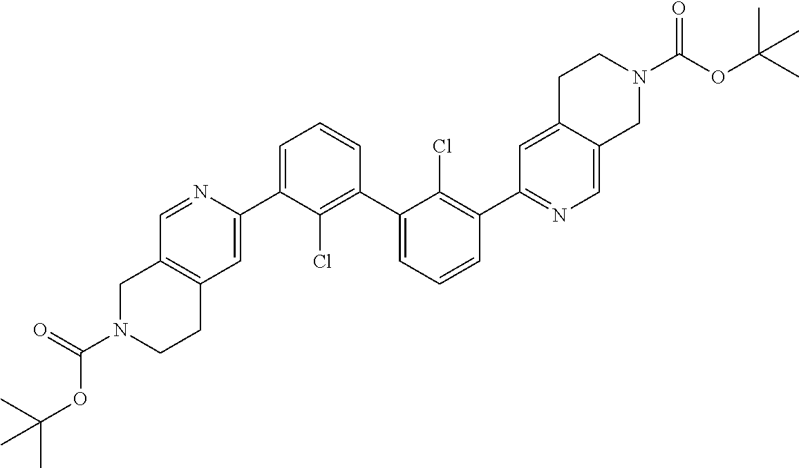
C1=C(C2=CC3=C(C=N2)CN(C(=O)OC(C)(C)C)CC3)C(Cl)=C(C2=CC=CC(C3=NC=C4C(=C3)CCN(C(OC(C)(C)C)=O)C4)=C2Cl)C=C1
